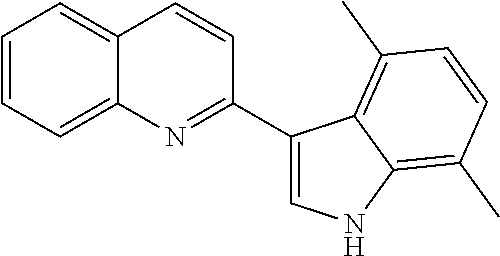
C1=CC=C2C(=C1)C=CC(C1=CNC3=C(C)C=CC(C)=C13)=N2
